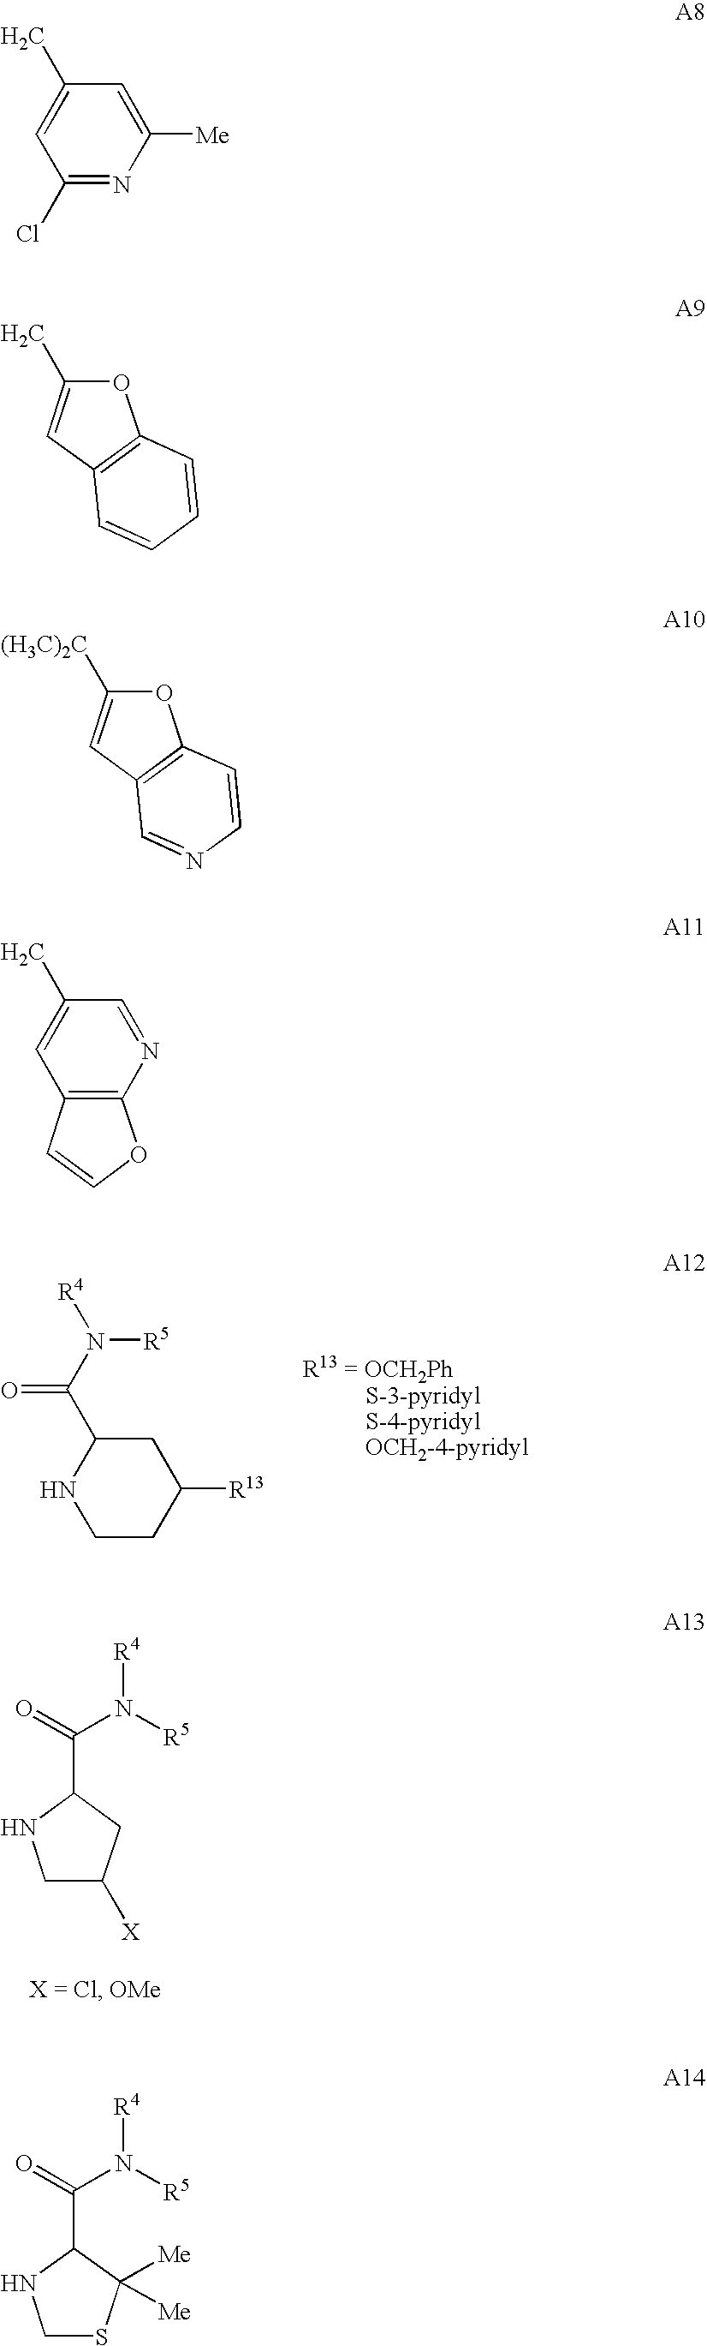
C1C([X])CC(C(=O)N([R5])[R4])N1.C1C(C(N([R4])[R5])=O)NCCC1[R13].[R13 = OCH2Ph          S-3-pyridyl          S-4-pyridyl          OCH2-4-pyridyl].C1(Cl)=NC([Me])=CC(C)=C1.O1C(C)=CC2=C1C=CC=C2.O1C([(H3C)2C])=CC2=C1C=CN=C2.C12=C(N=CC(C)=C1)OC=C2.C1SC([Me])([Me])C(C(=O)N([R5])[R4])N1
